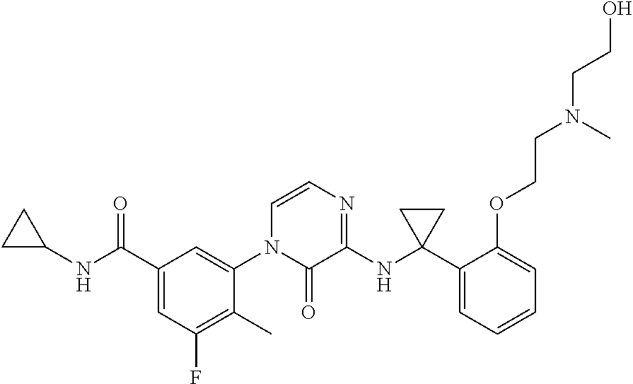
C1(C(NC2CC2)=O)=CC(F)=C(C)C(N2C(=O)C(NC3(C4=CC=CC=C4OCCN(CCO)C)CC3)=NC=C2)=C1
